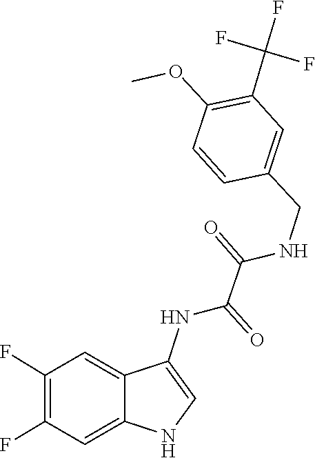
C1=CC(CNC(C(NC2=CNC3=CC(F)=C(F)C=C23)=O)=O)=CC(C(F)(F)F)=C1OC
